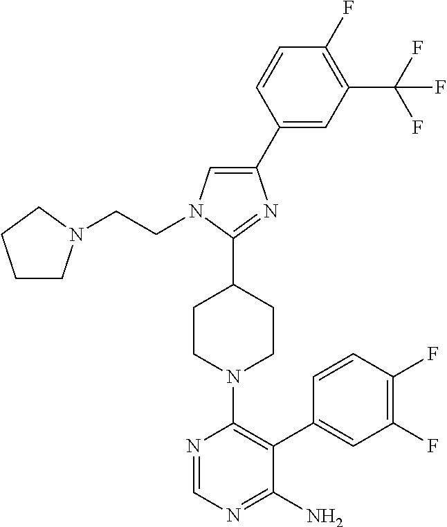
C1CN(CCN2C=C(C3=CC(C(F)(F)F)=C(F)C=C3)N=C2C2CCN(C3=C(C4=CC(F)=C(F)C=C4)C(N)=NC=N3)CC2)CC1
